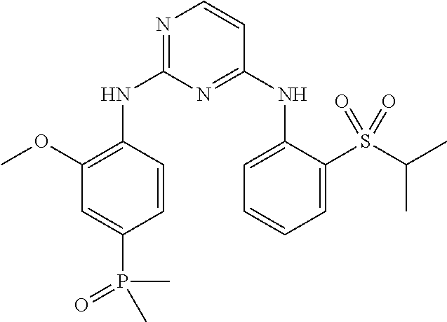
N1=C(NC2=C(OC)C=C(P(=O)(C)C)C=C2)N=C(NC2=CC=CC=C2S(C(C)C)(=O)=O)C=C1
